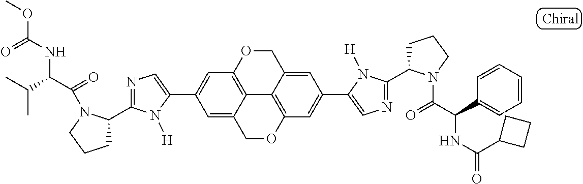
C1(C2=CC3=C4C(=C2)COC2=C4C(=CC(C4=CN=C(C5CCCN5C(=O)C(C5=CC=CC=C5)NC(C5CCC5)=O)N4[H])=C2)CO3)=CN=C(C2CCCN2C(=O)C(C(C)C)NC(=O)OC)N1[H]
